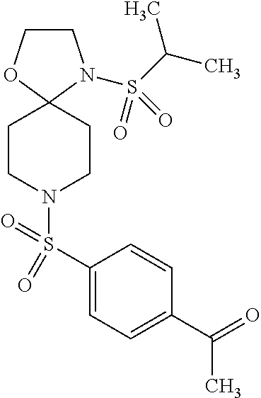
C1CN(S(C(C)C)(=O)=O)C2(O1)CCN(S(C1=CC=C(C(=O)C)C=C1)(=O)=O)CC2
